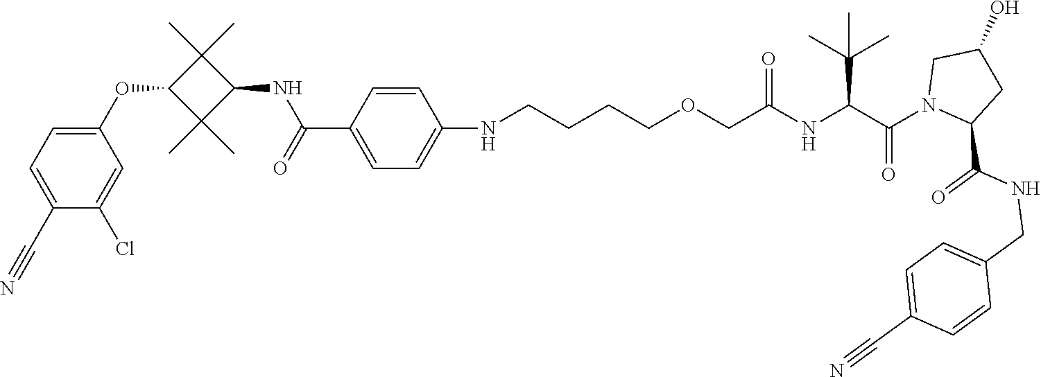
C1=CC(C(NC2C(C)(C)C(OC3=CC=C(C#N)C(Cl)=C3)C2(C)C)=O)=CC=C1NCCCCOCC(NC(C(N1CC(O)CC1C(NCC1=CC=C(C#N)C=C1)=O)=O)C(C)(C)C)=O
